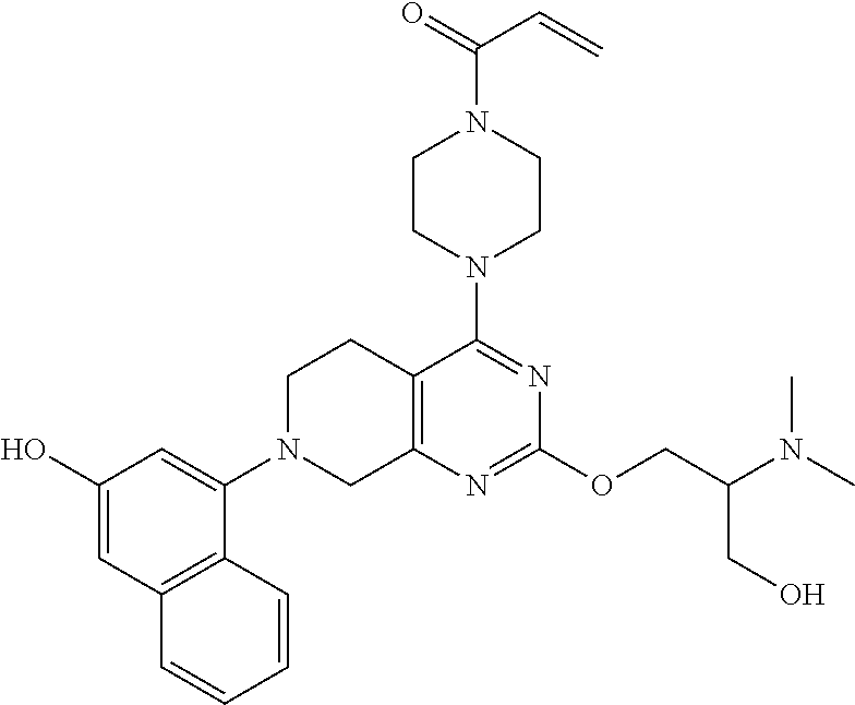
C12=C(N=C(OCC(N(C)C)CO)N=C1N1CCN(C(=O)C=C)CC1)CN(C1=CC(O)=CC3=C1C=CC=C3)CC2
